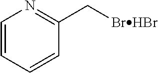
C1=CC=CC(C[BrHBr])=N1
